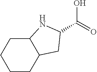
C1CCCC2C1NC(C(O)=O)C2
